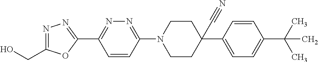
N1=C(CO)OC(C2=NN=C(N3CCC(C#N)(C4=CC=C(C(C)(C)C)C=C4)CC3)C=C2)=N1
